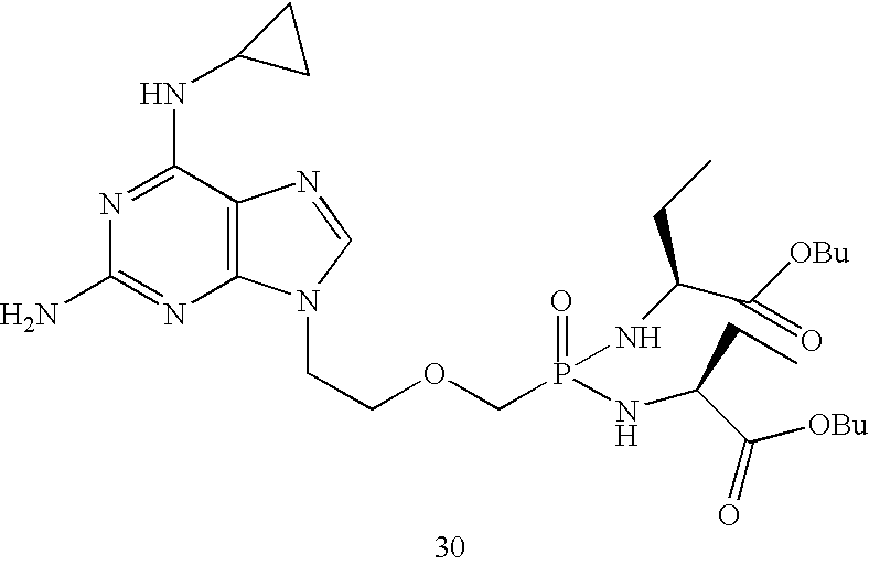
C1(NC2CC2)=NC(N)=NC2=C1N=CN2CCOCP(NC(C([OBu])=O)CC)(NC(C([OBu])=O)CC)=O
